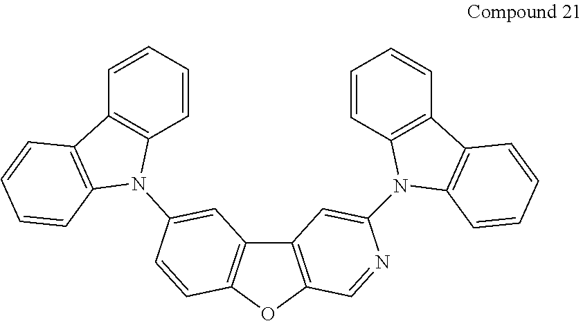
C12=C(OC3=C1C=C(N1C4=C(C=CC=C4)C4=C1C=CC=C4)C=C3)C=NC(N1C3=C(C=CC=C3)C3=C1C=CC=C3)=C2
